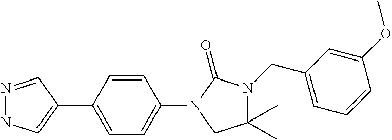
N1=CC(C2=CC=C(N3C(=O)N(CC4=CC=CC(OC)=C4)C(C)(C)C3)C=C2)=CN1
